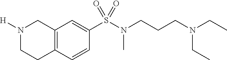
N1([H])CCC2=C(C1)C=C(S(N(C)CCCN(CC)CC)(=O)=O)C=C2
